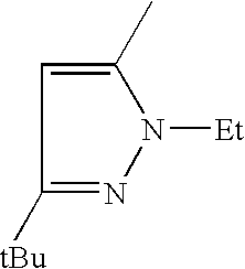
C1([tBu])=NN([Et])C(C)=C1
